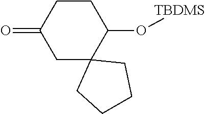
C12(C(O[TBDMS])CCC(=O)C1)CCCC2
